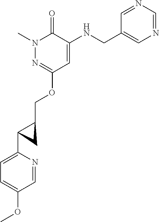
N1(C)N=C(OCC2CC2C2=CC=C(OC)C=N2)C=C(NCC2=CN=CN=C2)C1=O
